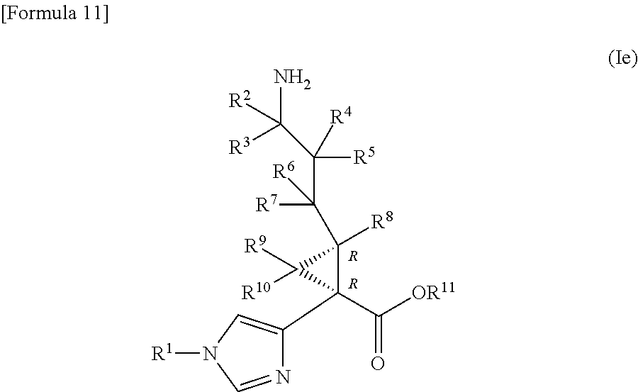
N1=CN([R1])C=C1C1(C([OR11])=O)C([R8])(C([R7])([R6])C([R5])([R4])C(N)([R2])[R3])C1([R9])[R10].[R].[R]
